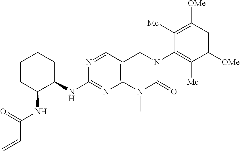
N(C1=NC2=C(C=N1)CN(C1=C([Me])C([OMe])=CC([OMe])=C1[Me])C(=O)N2C)C1CCCCC1NC(C=C)=O
